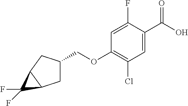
C1=C(F)C(C(O)=O)=CC(Cl)=C1OCC1CC2C(C1)C2(F)F
